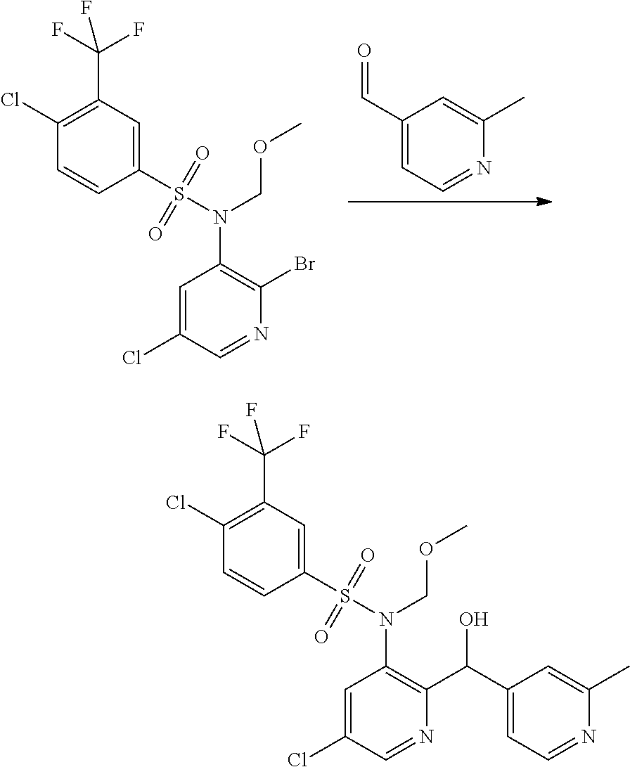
C1(S(N(COC)C2=C(Br)N=CC(Cl)=C2)(=O)=O)=CC(C(F)(F)F)=C(Cl)C=C1.C1(C=O)=CC=NC(C)=C1.C1(S(N(COC)C2=C(C(C3=CC=NC(C)=C3)O)N=CC(Cl)=C2)(=O)=O)=CC(C(F)(F)F)=C(Cl)C=C1
